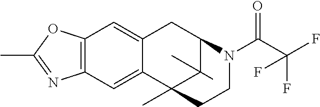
C12=C(C=C3C(=C1)CC1C(C)(C)C3(C)CCN1C(C(F)(F)F)=O)N=C(C)O2
